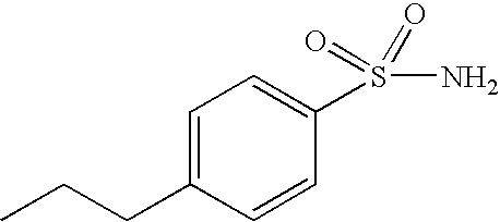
C1=CC(CCC)=CC=C1S(N)(=O)=O
